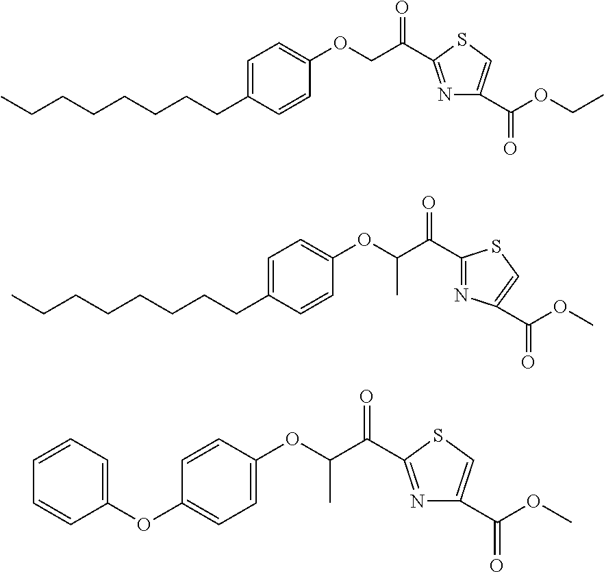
C(CCCCCCC1=CC=C(OCC(C2=NC(C(OCC)=O)=CS2)=O)C=C1)C.C(CCCCCCC1=CC=C(OC(C(=O)C2=NC(C(OC)=O)=CS2)C)C=C1)C.O(C(C(C1=NC(C(OC)=O)=CS1)=O)C)C1=CC=C(OC2=CC=CC=C2)C=C1
